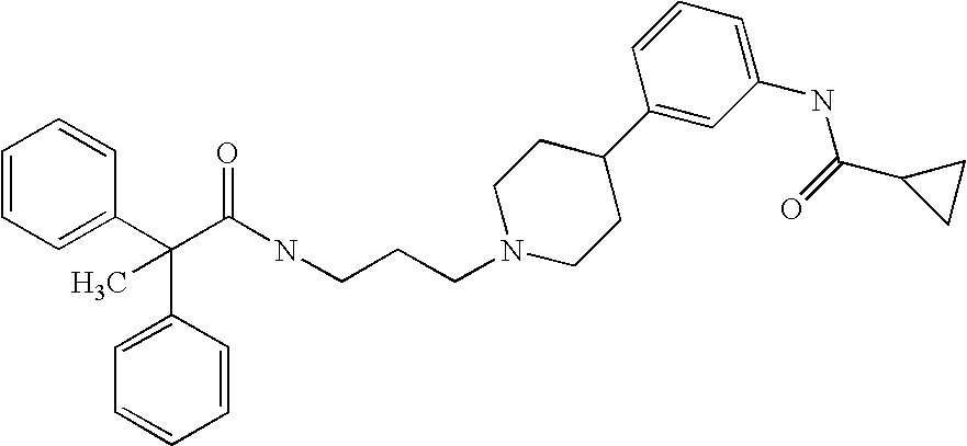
C1=CC=C(C(C(NCCCN2CCC(C3=CC(NC(=O)C4CC4)=CC=C3)CC2)=O)(C2=CC=CC=C2)C)C=C1
